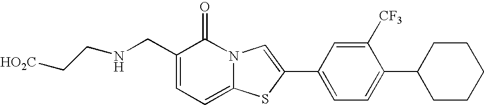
[HO2C]CCNCC1=CC=C2N(C1=O)C=C(C1=CC=C(C3CCCCC3)C([CF3])=C1)S2
